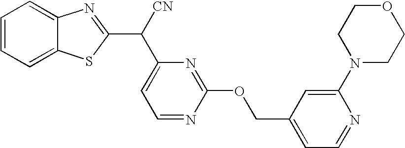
C1=CC=C2C(=C1)N=C(C(C1=CC=NC(OCC3=CC=NC(N4CCOCC4)=C3)=N1)[CN])S2
